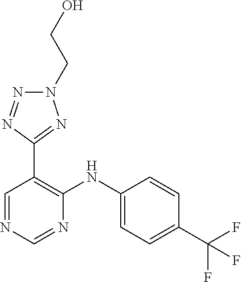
C1=CC(C(F)(F)F)=CC=C1NC1=C(C2=NN(CCO)N=N2)C=NC=N1
